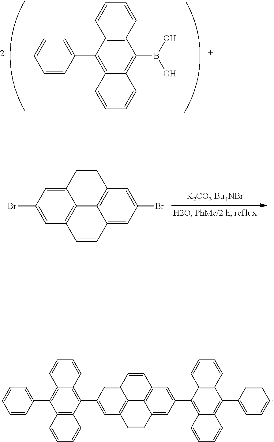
C12=C(C(C3=CC=CC=C3)=C3C(=C1B(O)O)C=CC=C3)C=CC=C2.C1(Br)=CC2=C3C(=C1)C=CC1=C3C(=CC(Br)=C1)C=C2.C1(C2=C3C(=C(C4=CC=CC=C4)C4=C2C=CC=C4)C=CC=C3)=CC2=C3C(=C1)C=CC1=C3C(=CC(C3=C4C(=C(C5=CC=CC=C5)C5=C3C=CC=C5)C=CC=C4)=C1)C=C2
